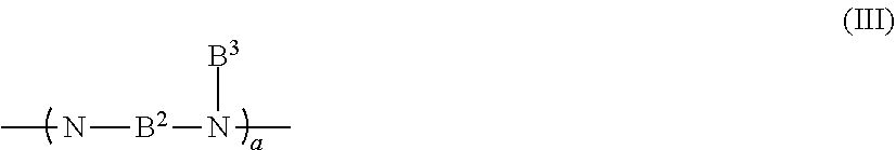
CN[B2]N(C)[B3]
